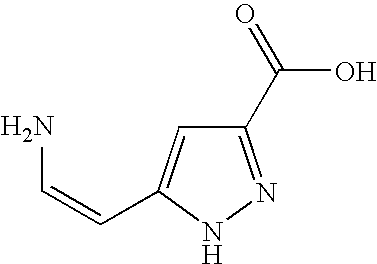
C1(C(=O)O)=NNC(C=CN)=C1
